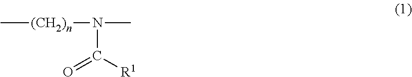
C[(CH2)n]N(C(=O)[R1])C
